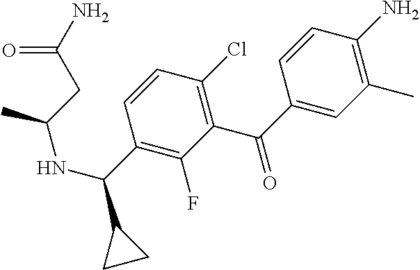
C1(C)=C(N)C=CC(C(=O)C2=C(Cl)C=CC(C(C3CC3)NC(C)CC(N)=O)=C2F)=C1
